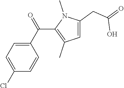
C1(Cl)=CC=C(C(C2=C(C)C=C(CC(O)=O)N2C)=O)C=C1
